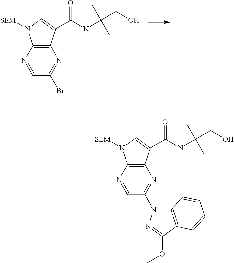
C1=NC2=C(N=C1N1C3=C(C(OC)=N1)C=CC=C3)C(C(NC(C)(C)CO)=O)=CN2[SEM].C1=NC2=C(N=C1Br)C(C(NC(C)(C)CO)=O)=CN2[SEM]
